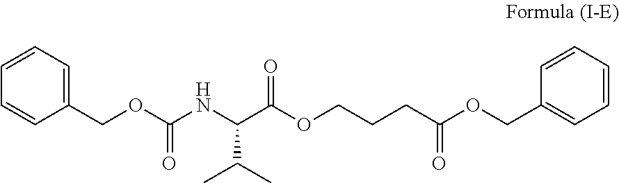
N(C(C(OCCCC(=O)OCC1=CC=CC=C1)=O)C(C)C)C(=O)OCC1=CC=CC=C1
